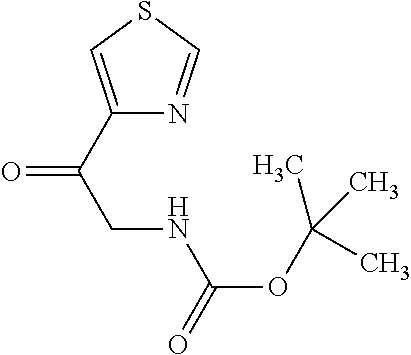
C1(C(CNC(OC(C)(C)C)=O)=O)=CSC=N1
